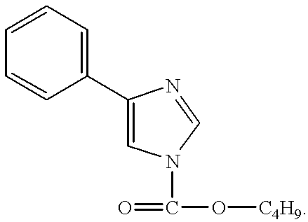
C1(C2=CC=CC=C2)=CN(C(=O)O[C4H9])C=N1
